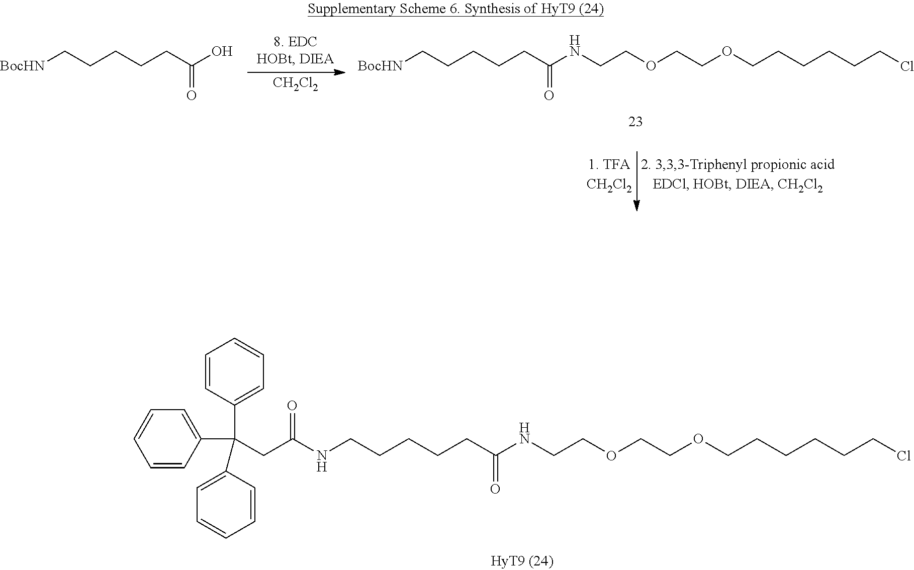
[BocHN]CCCCCC(O)=O.[CH2Cl2].[BocHN]CCCCCC(NCCOCCOCCCCCCCl)=O.C(CCCCC(NCCOCCOCCCCCCCl)=O)NC(CC(C1=CC=CC=C1)(C1=CC=CC=C1)C1=CC=CC=C1)=O
